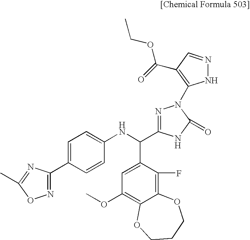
C1=C(C2=NOC(C)=N2)C=CC(NC(C2=NN(C3=C(C(=O)OCC)C=NN3)C(=O)N2)C2=CC(OC)=C3C(=C2F)OCCCO3)=C1
